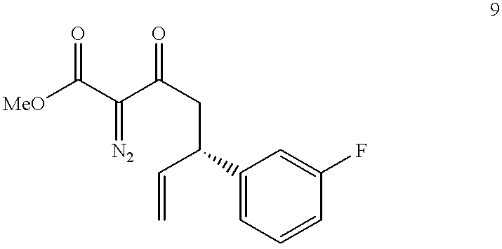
[MeO]C(C(=[N2])C(CC(C=C)C1=CC=CC(F)=C1)=O)=O
